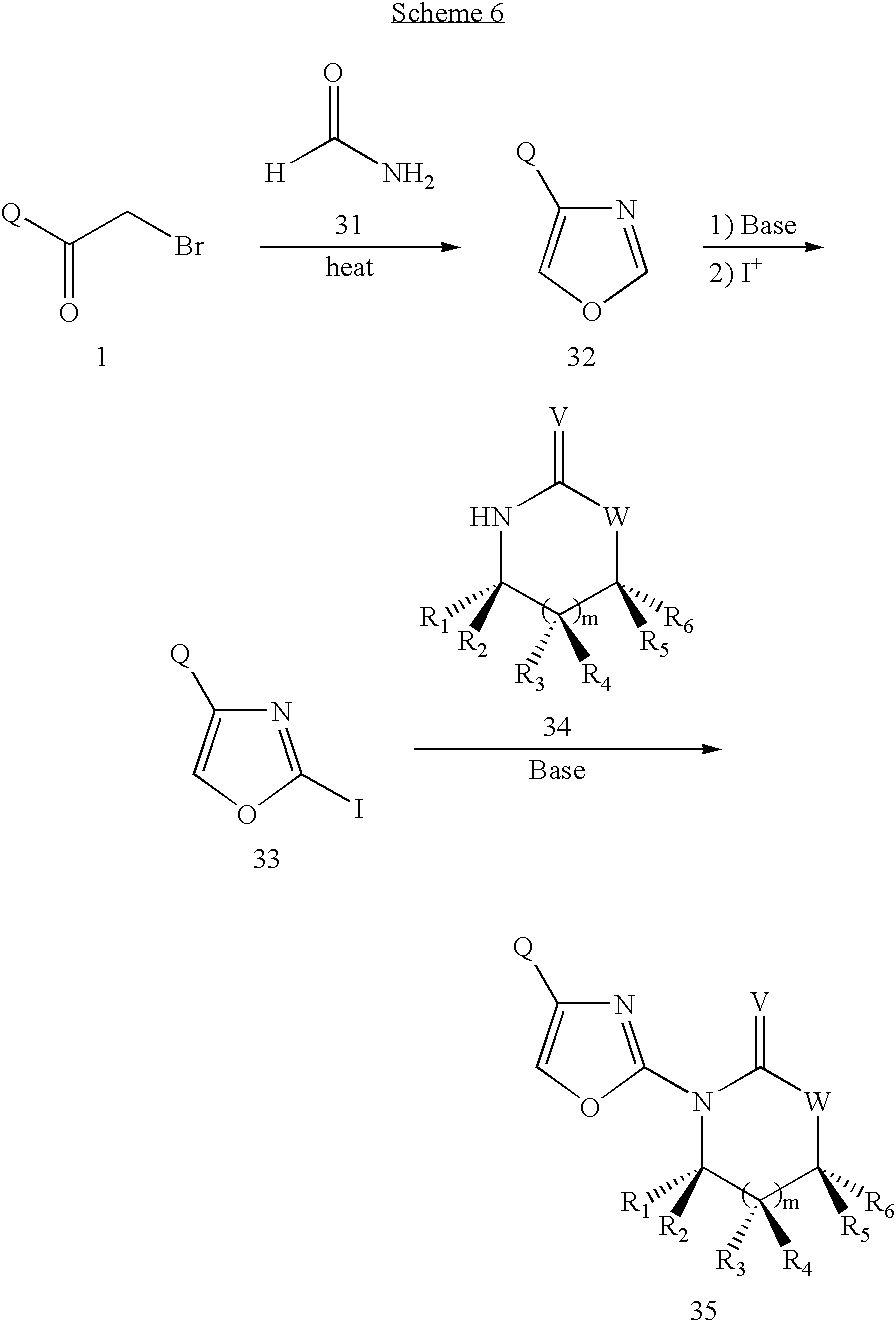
[H]C(N)=O.[Q]C(CBr)=O.N1=COC=C1[Q].N1=C(I)OC=C1[Q].[R1]C1([R2])C([R4])([R3])C([R6])([R5])[W]C(=[V])N1.[R1]C1([R2])C([R4])([R3])C([R6])([R5])[W]C(=[V])N1C1=NC([Q])=CO1
